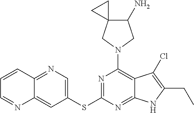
C1(SC2=NC(N3CC(N)C4(C3)CC4)=C3C(=N2)NC(CC)=C3Cl)=CN=C2C(=C1)N=CC=C2
